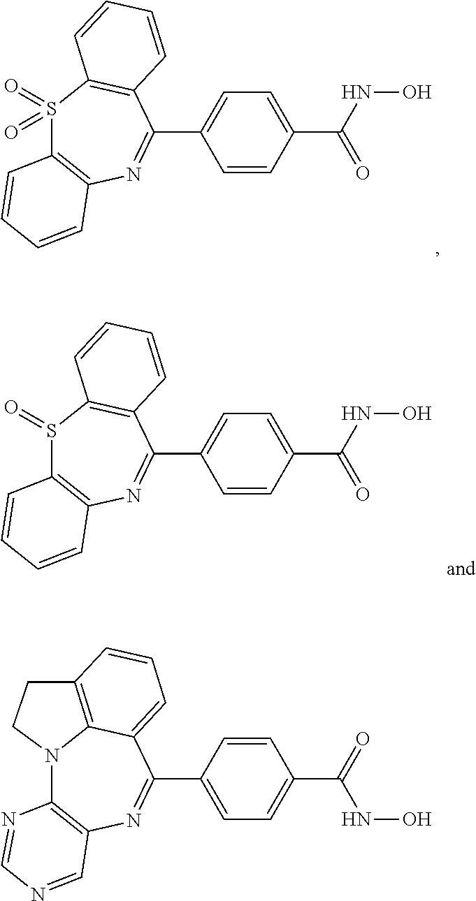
S1(=O)(=O)C2=C(N=C(C3=CC=C(C(NO)=O)C=C3)C3=C1C=CC=C3)C=CC=C2.S1(=O)C2=C(N=C(C3=CC=C(C(NO)=O)C=C3)C3=C1C=CC=C3)C=CC=C2.N12C3=C(N=C(C4=CC=C(C(=O)NO)C=C4)C4=CC=CC(=C14)CC2)C=NC=N3
